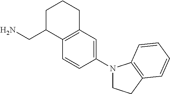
C(C1CCCC2=C1C=CC(N1CCC3=C1C=CC=C3)=C2)N
